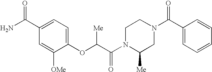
C1=C([OMe])C(OC(C(N2C([Me])CN(C(C3=CC=CC=C3)=O)CC2)=O)[Me])=CC=C1C(N)=O
